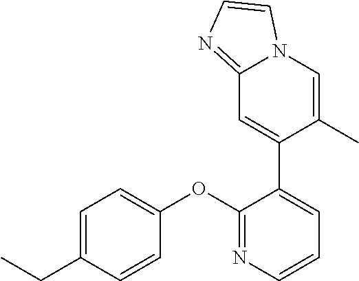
C1=C(CC)C=CC(OC2=NC=CC=C2C2=CC3=NC=CN3C=C2C)=C1
